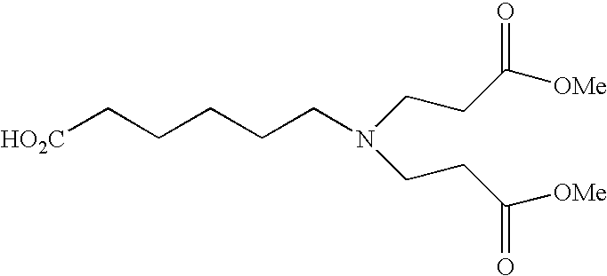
[HO2C]CCCCCN(CCC([OMe])=O)CCC([OMe])=O
